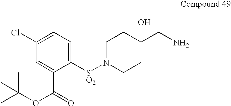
C1([SO2]N2CCC(O)(CN)CC2)=CC=C(Cl)C=C1C(=O)OC(C)(C)C
